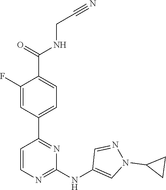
C1(C2=NC(NC3=CN(C4CC4)N=C3)=NC=C2)=CC=C(C(=O)NCC#N)C(F)=C1
